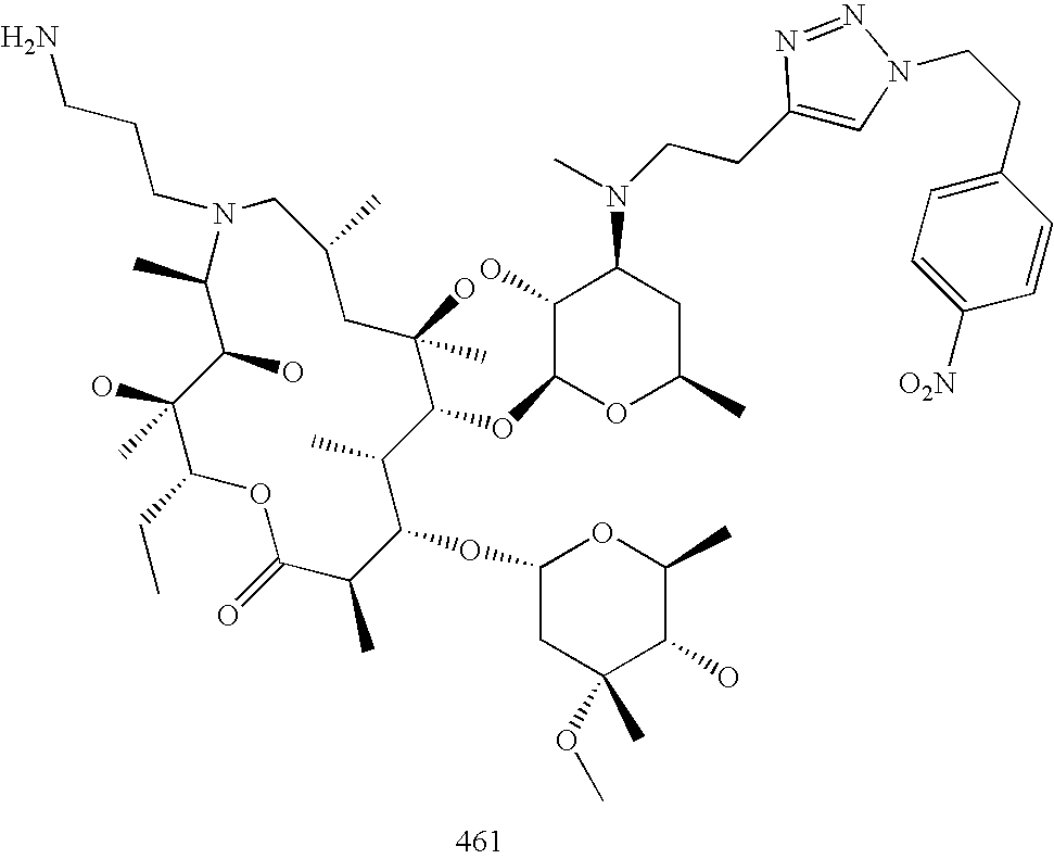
C1(OC2OC(C)CC(N(C)CCC3=CN(CCC4=CC=C([O2N])C=C4)N=N3)C2O)C(O)(C)CC(C)CN(CCCN)C(C)C(O)C(O)(C)C(CC)OC(=O)C(C)C(OC2CC(C)(OC)C(O)C(C)O2)C1C
